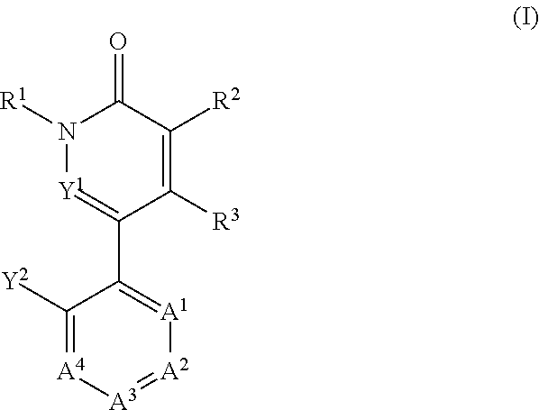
C1([Y2])=[A4][A3]=[A2][A1]=C1C1=[Y1]N([R1])C(=O)C([R2])=C1[R3]
